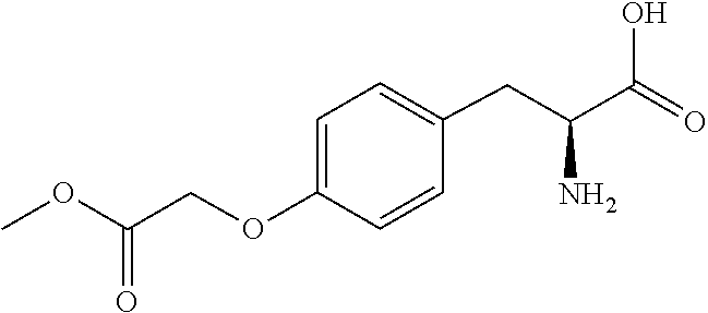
C(=O)(OC)COC1=CC=C(CC(C(O)=O)N)C=C1
